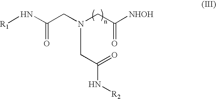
[R1]NC(=O)CN(CC(=O)N[R2])CC([NHOH])=O
